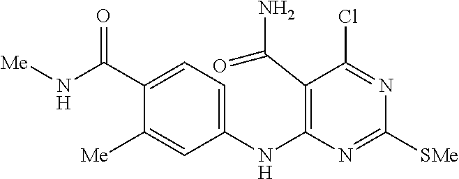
C1(C(N[Me])=O)=CC=C(NC2=C(C(N)=O)C(Cl)=NC([SMe])=N2)C=C1[Me]
